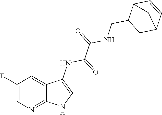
C1(F)=CN=C2C(=C1)C(NC(=O)C(=O)NCC1CC3C=CC1C3)=CN2
